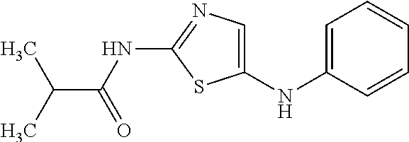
CC(C)C(=O)NC1=NC=C(NC2=CC=CC=C2)S1
